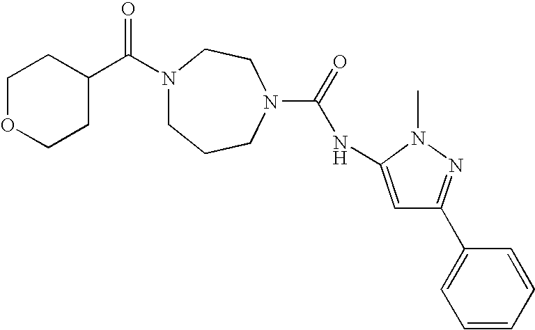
N1(C(C2CCOCC2)=O)CCCN(C(=O)NC2=CC(C3=CC=CC=C3)=NN2C)CC1
